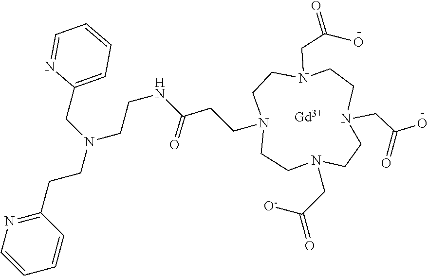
[Gd].C1(CN(CCC2=NC=CC=C2)CCNC(CCN2CCN(CC(O)=O)CCN(CC(O)=O)CCN(CC([O-])=O)CC2)=O)=CC=CC=N1
